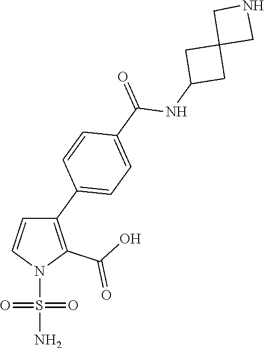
C1(C2=CC=C(C(=O)NC3CC4(C3)CNC4)C=C2)=C(C(O)=O)N(S(N)(=O)=O)C=C1
